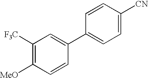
C1([F3C])=C([MeO])C=CC(C2=CC=C([CN])C=C2)=C1
